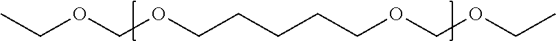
CCOCOCCCCCOCOCC
